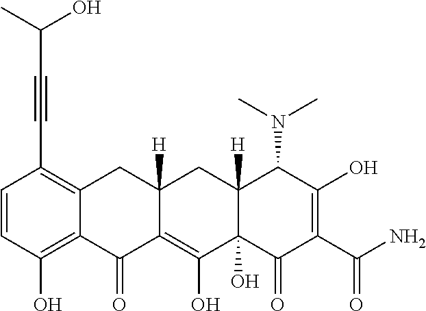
C1=CC(O)=C2C(=C1C#CC(O)C)CC1([H])C(=C(O)C3(O)C([H])(C1)C(N(C)C)C(O)=C(C(N)=O)C3=O)C2=O
